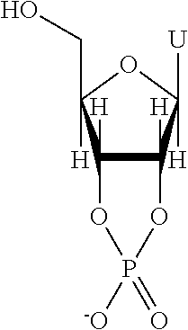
C12([H])C([H])(C([U])([H])OC1(CO)[H])OP([-O])(=O)O2
